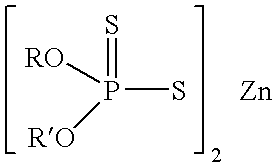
S=P(S)([RO])[RO].[Zn]
